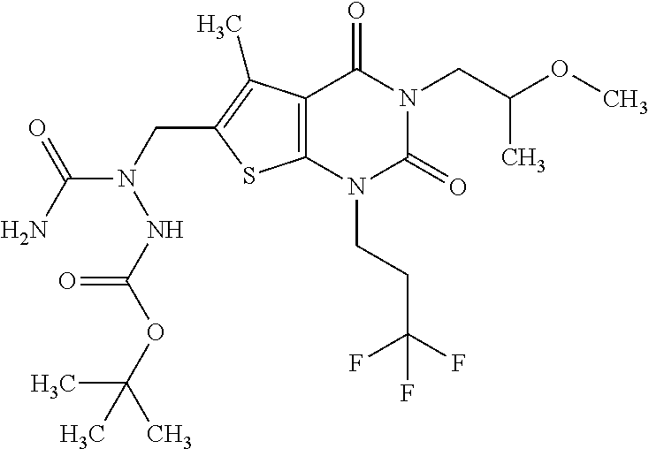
C12=C(N(CCC(F)(F)F)C(=O)N(CC(OC)C)C1=O)SC(CN(C(N)=O)NC(OC(C)(C)C)=O)=C2C
